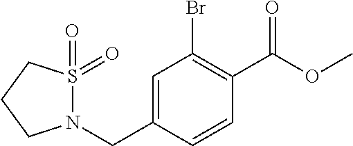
C1=C(CN2S(=O)(=O)CCC2)C=CC(C(OC)=O)=C1Br
